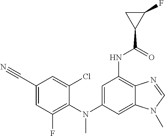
C1(Cl)=CC(C#N)=CC(F)=C1N(C1=CC(NC(=O)C2C(F)C2)=C2C(=C1)N(C)C=N2)C
